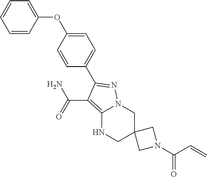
C1(C2=NN3C(=C2C(N)=O)NCC2(C3)CN(C(C=C)=O)C2)=CC=C(OC2=CC=CC=C2)C=C1
